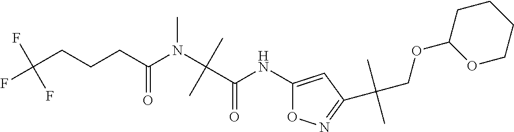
C(CC(N(C(C(NC1=CC(C(COC2OCCCC2)(C)C)=NO1)=O)(C)C)C)=O)CC(F)(F)F
